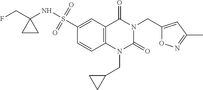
O1C(CN2C(=O)N(CC3CC3)C3=C(C2=O)C=C(S(NC2(CF)CC2)(=O)=O)C=C3)=CC(C)=N1
